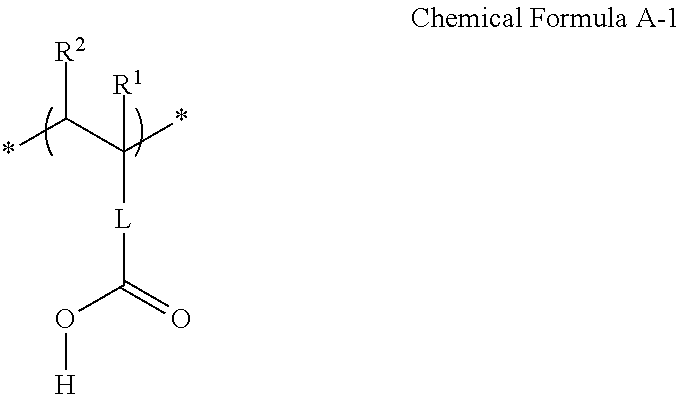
*C(C(*)([R1])[L]C(O[H])=O)[R2]
